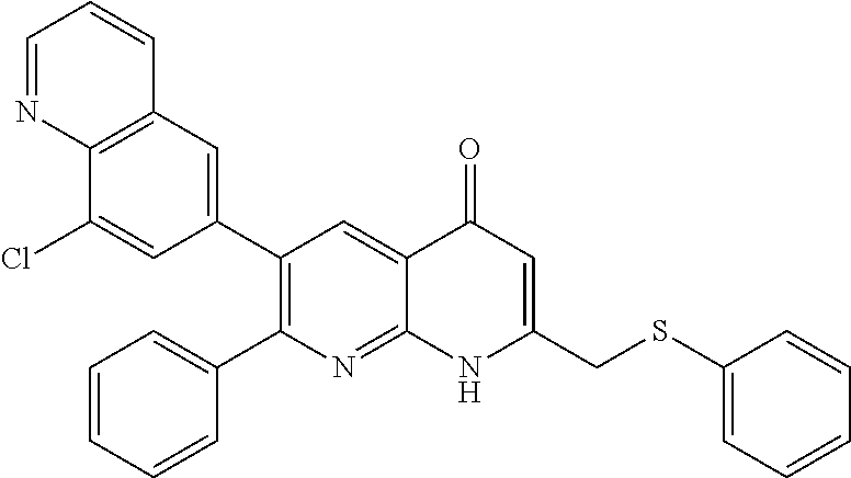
C12=C(C=C(C3=C(C4=CC=CC=C4)N=C4C(=C3)C(=O)C=C(CSC3=CC=CC=C3)N4)C=C1Cl)C=CC=N2
